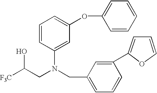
[F3C]C(CN(CC1=CC=CC(C2=CC=CO2)=C1)C1=CC(OC2=CC=CC=C2)=CC=C1)O
